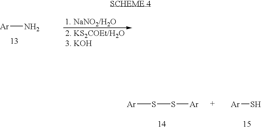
[Ar]SS[Ar].[Ar]S.[Ar]N
